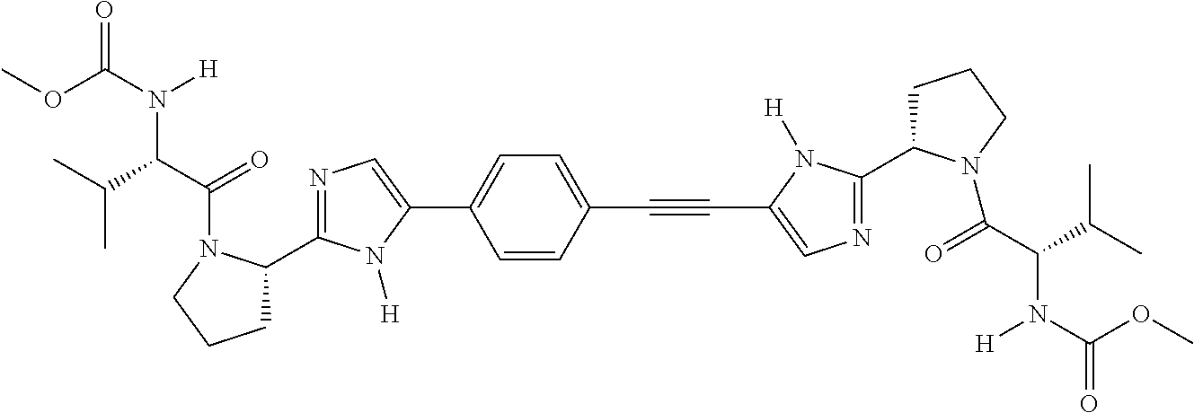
COC(=O)N(C(C(C)C)C(=O)N1C(C2=NC=C(C3=CC=C(C#CC4=CN=C(C5CCCN5C(=O)C(C(C)C)N(C(OC)=O)[H])N4[H])C=C3)N2[H])CCC1)[H]
